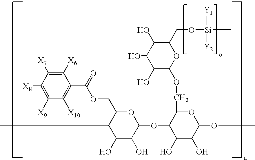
O1C(COC(C2=C([X10])C([X9])=C([X8])C([X7])=C2[X6])=O)C(C)C(O)C(O)C1OC1C(O)C(O)C(OC)OC1COC1OC(CO[Si](C)([Y1])[Y2])C(O)C(O)C1O
